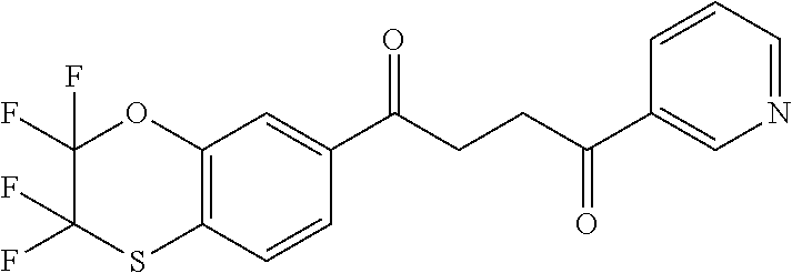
C12=C(C=CC(C(CCC(C3=CN=CC=C3)=O)=O)=C1)SC(F)(F)C(F)(F)O2
